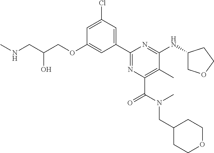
C1=C(Cl)C=C(C2=NC(C(N(CC3CCOCC3)C)=O)=C(C)C(NC3COCC3)=N2)C=C1OCC(CNC)O
